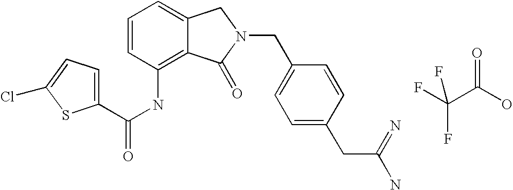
C1=C2C(=C(NC(=O)C3=CC=C(Cl)S3)C=C1)C(=O)N(CC1=CC=C(CC(N)=N)C=C1)C2.O=C(O)C(F)(F)F
